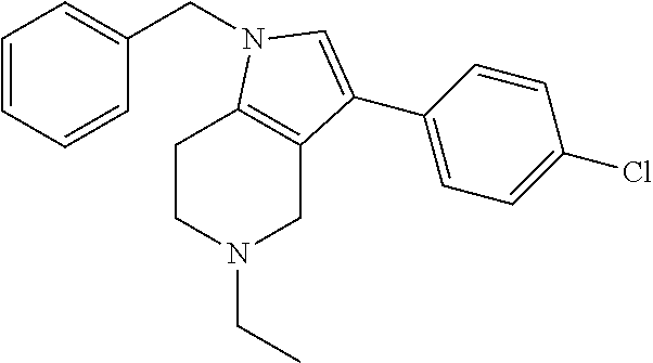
C1CN(CC)CC2=C1N(CC1=CC=CC=C1)C=C2C1=CC=C(Cl)C=C1
